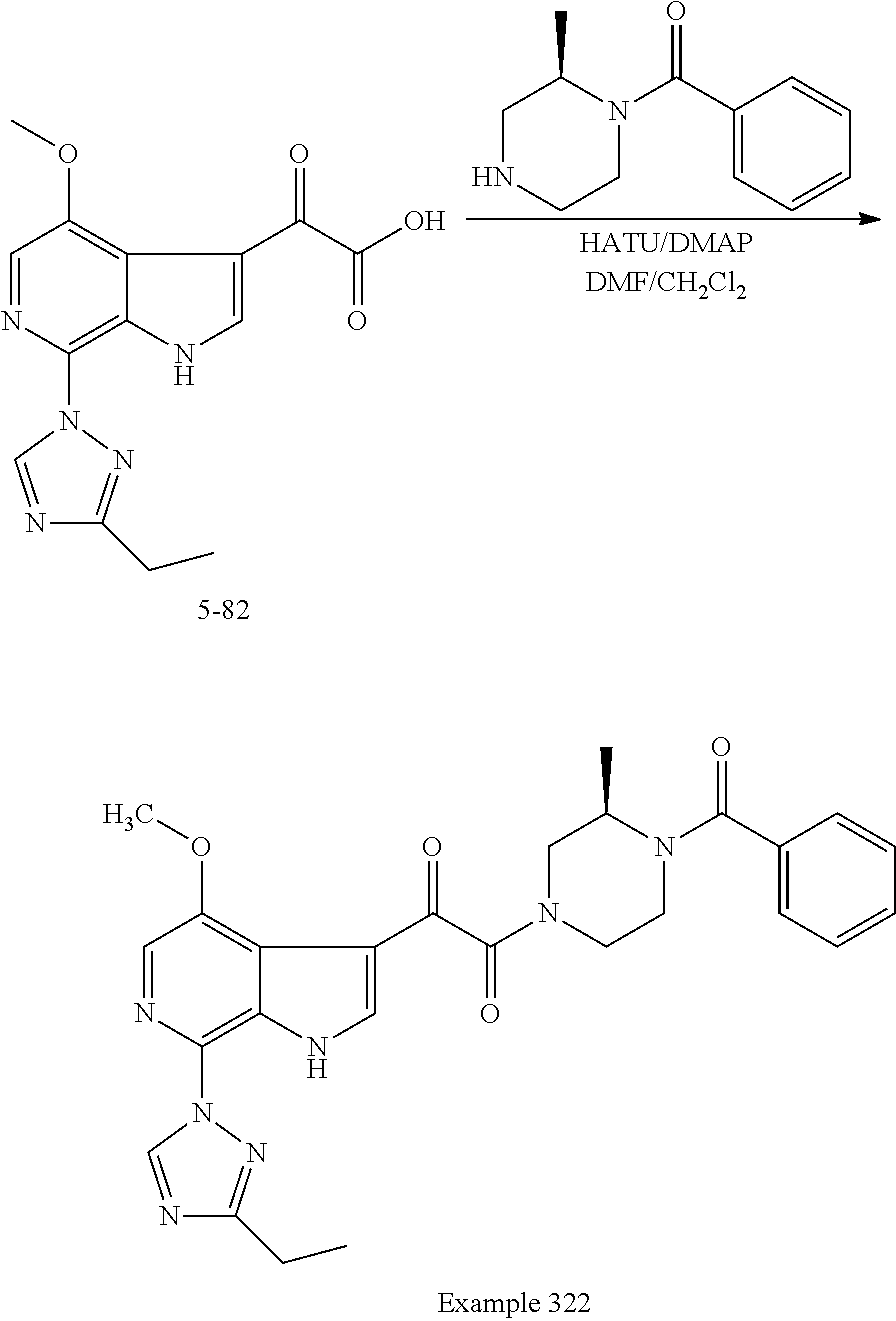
C1=NC(N2C=NC(CC)=N2)=C2C(=C1OC)C(C(=O)C(=O)O)=CN2.C1NCCN(C(=O)C2=CC=CC=C2)C1C.C1=NC(N2C=NC(CC)=N2)=C2C(=C1OC)C(C(=O)C(=O)N1CCN(C(C3=CC=CC=C3)=O)C(C)C1)=CN2
